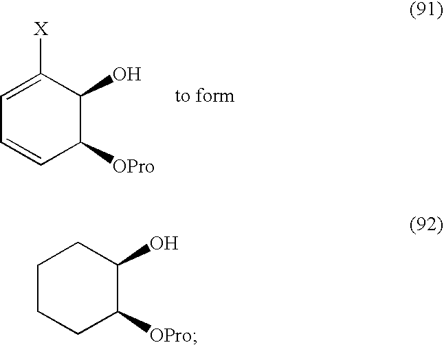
C1=C([X])C(O)C([OPro])C=C1.C1CCC([OPro])C(O)C1
